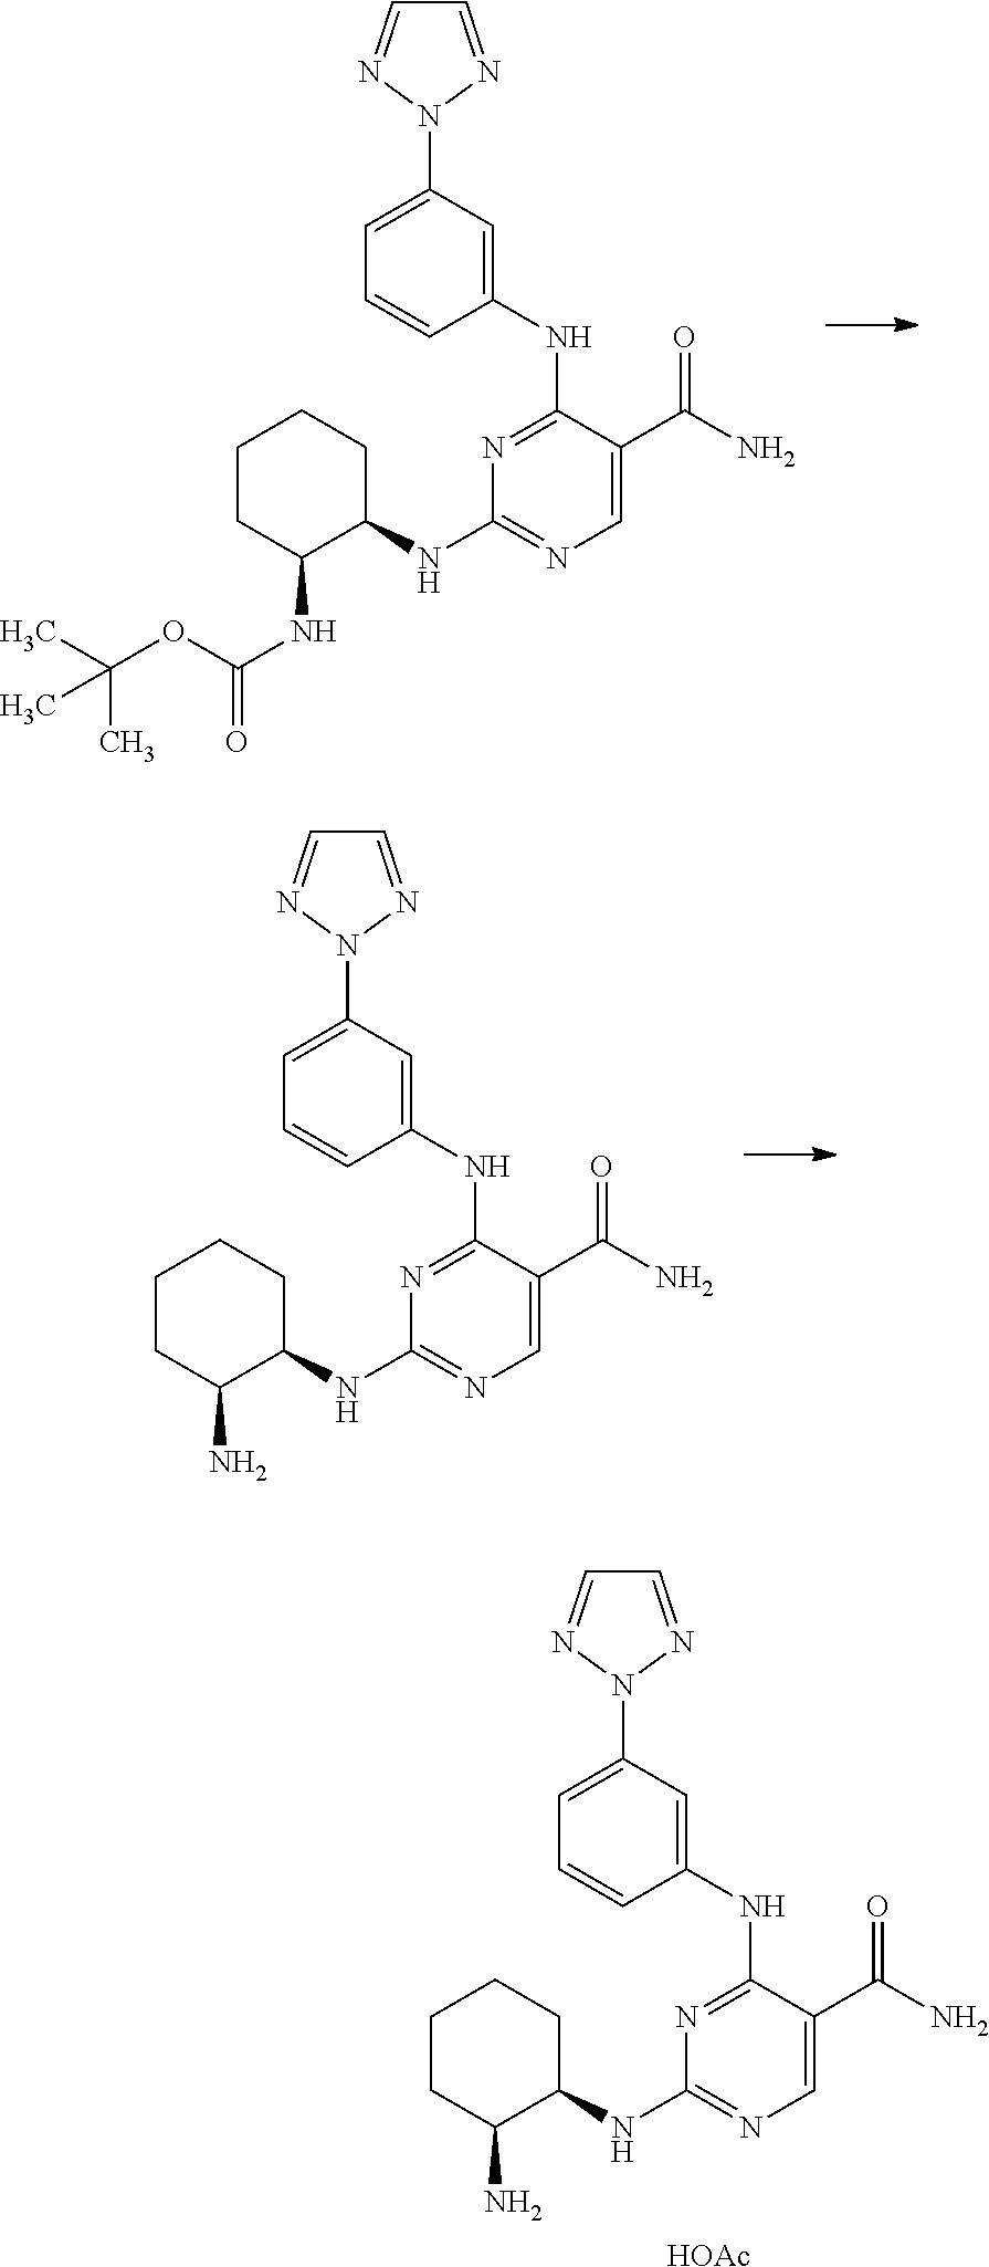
C1CC(N)C(NC2=NC=C(C(N)=O)C(NC3=CC(N4N=CC=N4)=CC=C3)=N2)CC1.C1CC(NC(OC(C)(C)C)=O)C(NC2=NC=C(C(N)=O)C(NC3=CC(N4N=CC=N4)=CC=C3)=N2)CC1.C1CC(N)C(NC2=NC=C(C(N)=O)C(NC3=CC(N4N=CC=N4)=CC=C3)=N2)CC1.[HOAc]
